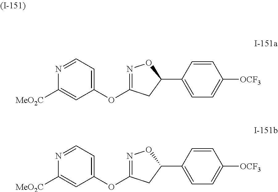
C1=NC([MeO2C])=CC(OC2=NOC(C3=CC=C([OCF3])C=C3)C2)=C1.C1=NC([MeO2C])=CC(OC2=NOC(C3=CC=C([OCF3])C=C3)C2)=C1
